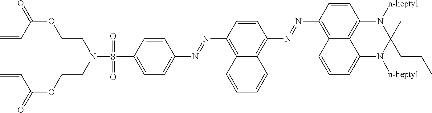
S(C1=CC=C(N=NC2=C3C(=C(N=NC4=C5C6=C(C=C4)N([n-heptyl])C(C)(CCC)N([n-heptyl])C6=CC=C5)C=C2)C=CC=C3)C=C1)(=O)(N(CCOC(=O)C=C)CCOC(=O)C=C)=O
